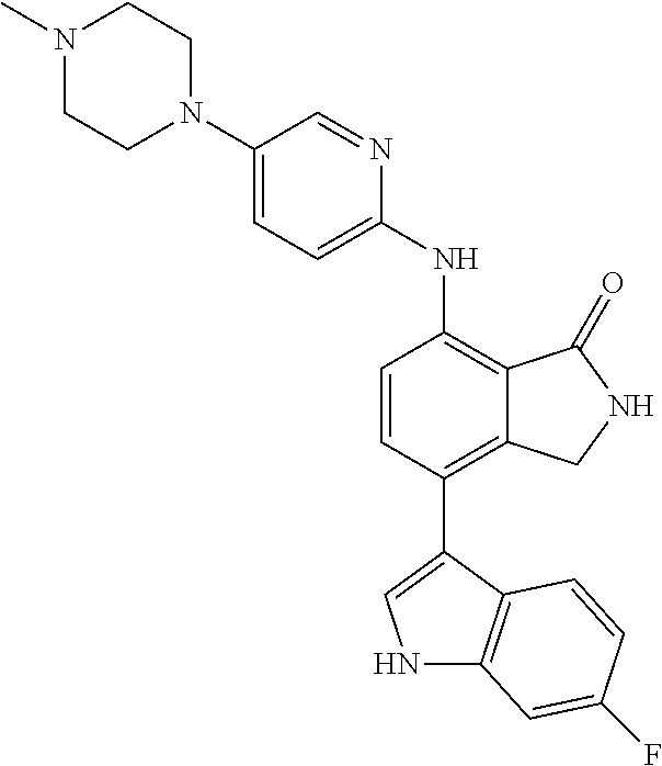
N1(C)CCN(C2=CC=C(NC3=C4C(=C(C5=CNC6=C5C=CC(F)=C6)C=C3)CNC4=O)N=C2)CC1
